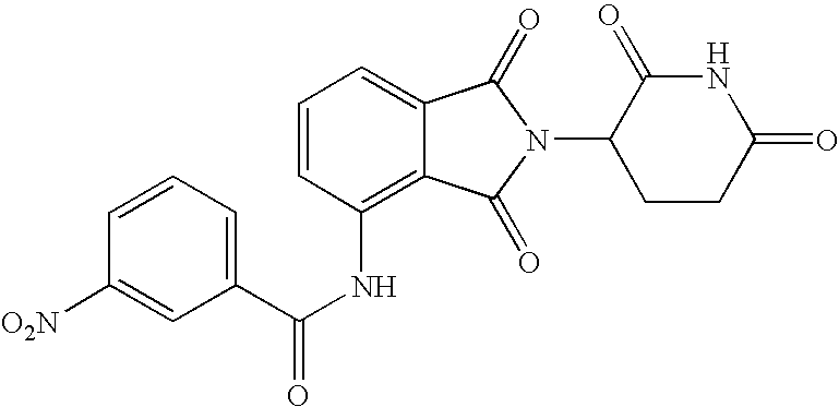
C1=C2C(=C(NC(C3=CC=CC([O2N])=C3)=O)C=C1)C(=O)N(C1CCC(=O)NC1=O)C2=O
